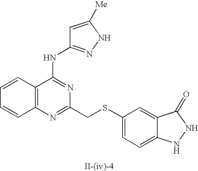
C12=C(N=C(CSC3=CC=C4C(=C3)C(=O)NN4)N=C1NC1=NNC([Me])=C1)C=CC=C2
